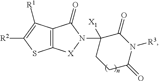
C12=C([X]N(C3([X1])CCC(=O)N([R3])C3=O)C1=O)SC([R2])=C2[R1]
